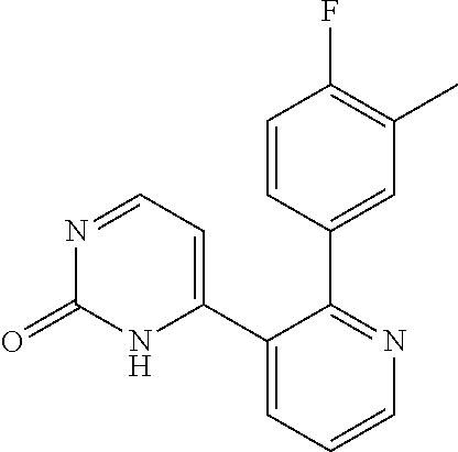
C1(C2=CC=CN=C2C2=CC(C)=C(F)C=C2)=CC=NC(=O)N1
